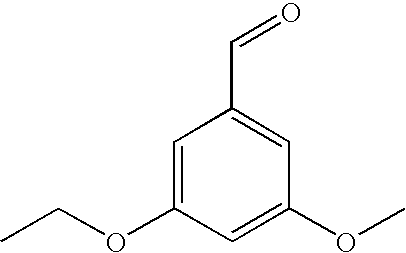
C1=C(OCC)C=C(OC)C=C1C=O
